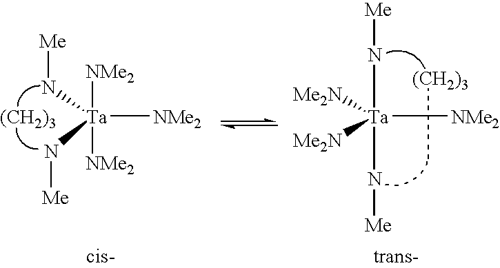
[NMe2][Ta]([NMe2])([NMe2])(N[Me])N[Me].[(CH2)3].[cis-].N([Ta](N[Me])([NMe2])([Me2N])[Me2N])[Me].[(CH2)3]
